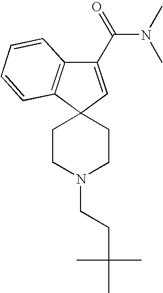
C1(C(=O)N(C)C)=CC2(C3=C1C=CC=C3)CCN(CCC(C)(C)C)CC2
